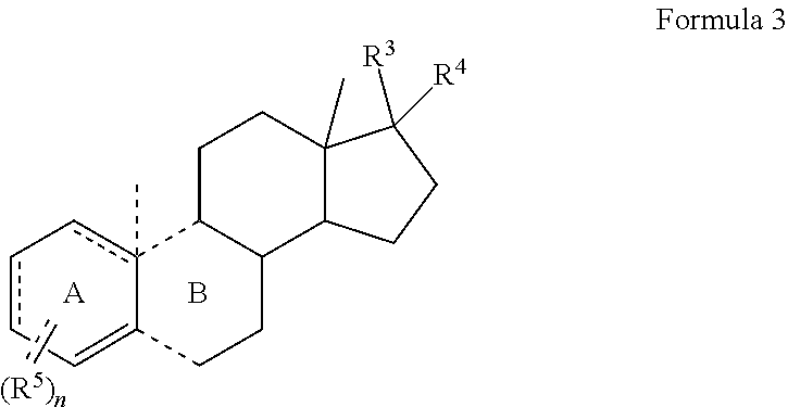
c1cC=C2c(C)(c-1)C1C(CC2)C2C(C)(CC1)C([R3])([R4])CC2.c[(R5)n].[A].B
